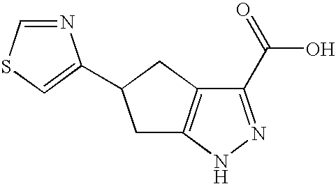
C1(C(=O)O)=NNC2=C1CC(C1=CSC=N1)C2
